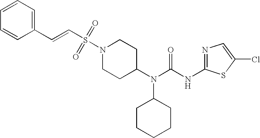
N1(S(=O)(=O)C=CC2=CC=CC=C2)CCC(N(C(NC2=NC=C(Cl)S2)=O)C2CCCCC2)CC1
